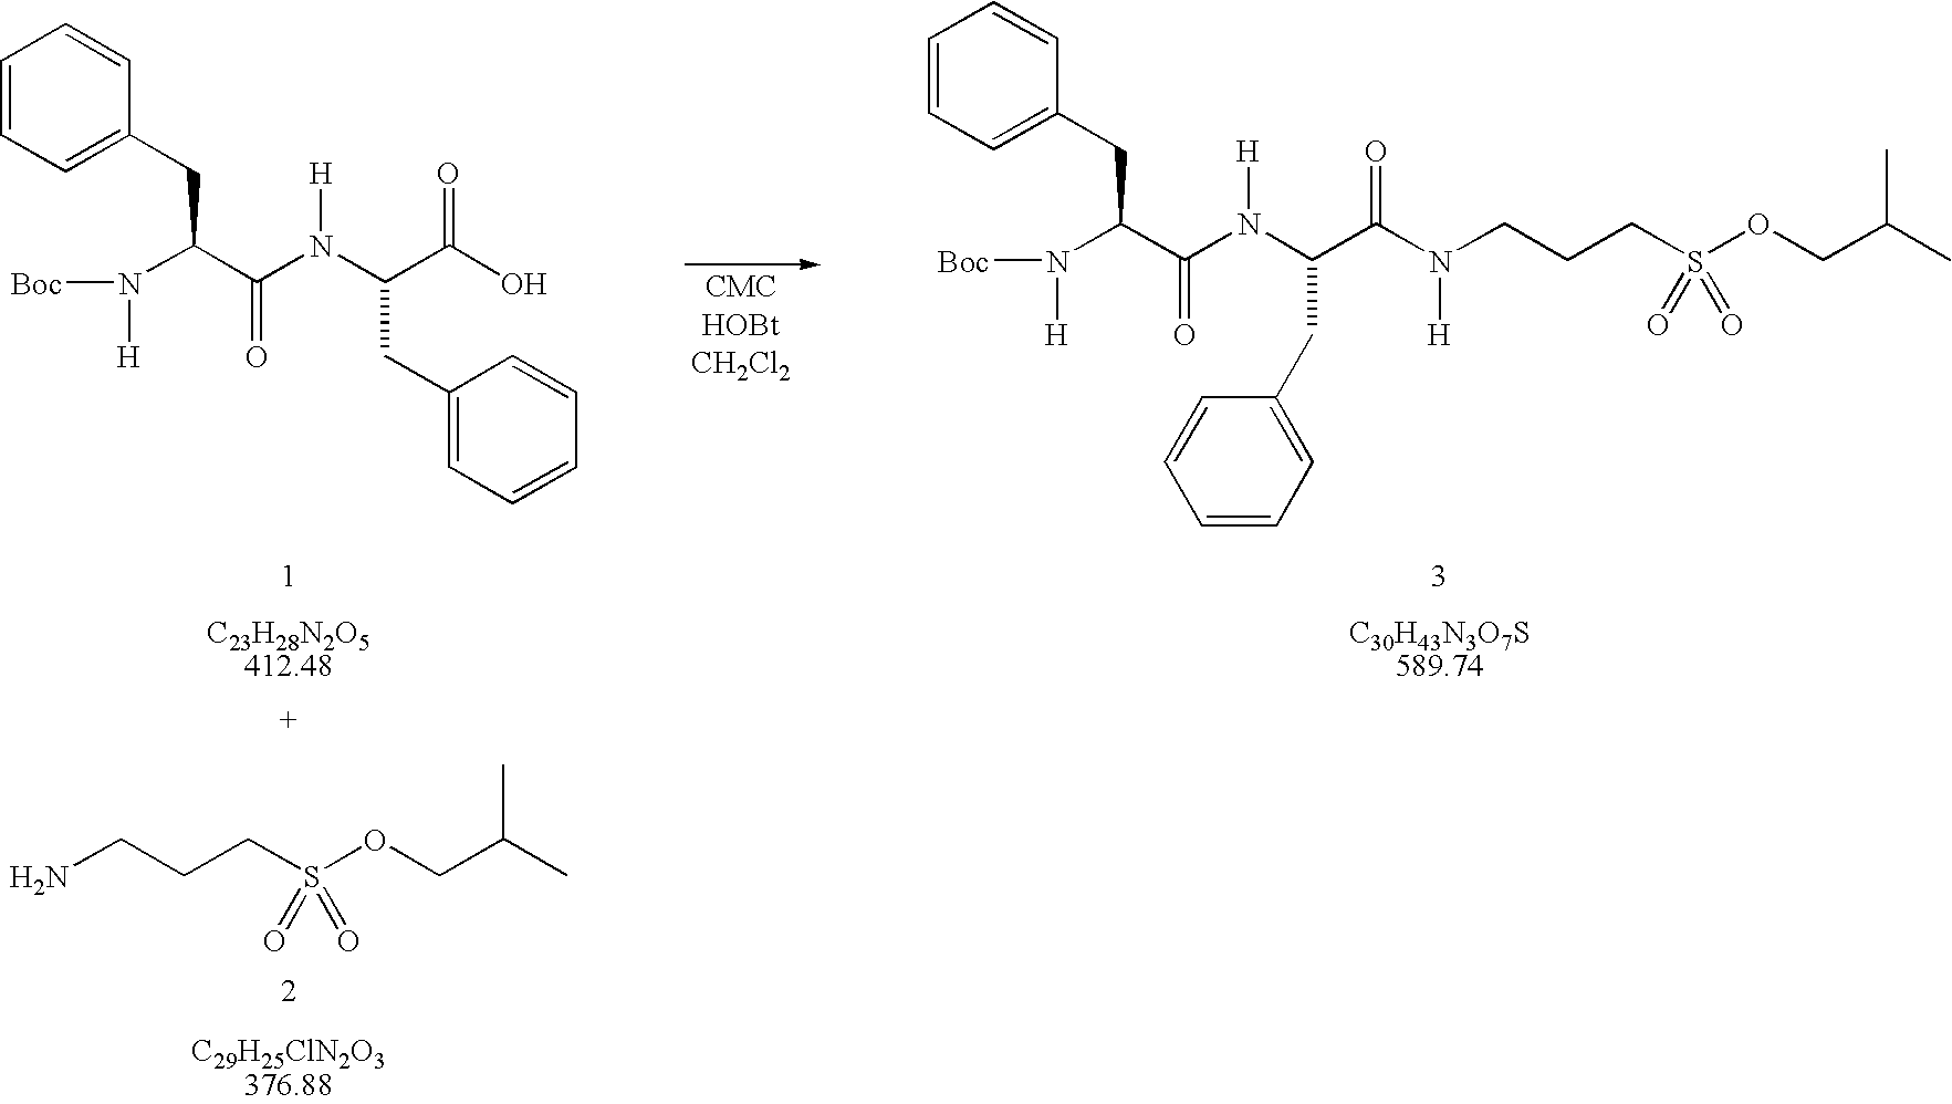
C1=CC=C(CC(C(N(C(C(N(CCCS(OCC(C)C)(=O)=O)[H])=O)CC2=CC=CC=C2)[H])=O)N([Boc])[H])C=C1.C1=CC=C(CC(C(N(C(C(O)=O)CC2=CC=CC=C2)[H])=O)N([Boc])[H])C=C1.NCCCS(OCC(C)C)(=O)=O
